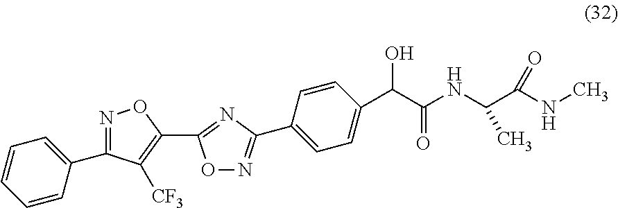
C1=CC=CC(C2=NOC(C3=NC(C4=CC=C(C(C(NC(C(NC)=O)C)=O)O)C=C4)=NO3)=C2[CF3])=C1
